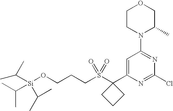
C1CN(C2=NC(Cl)=NC(C3(S(=O)(=O)CCCO[Si](C(C)C)(C(C)C)C(C)C)CCC3)=C2)C(C)CO1
